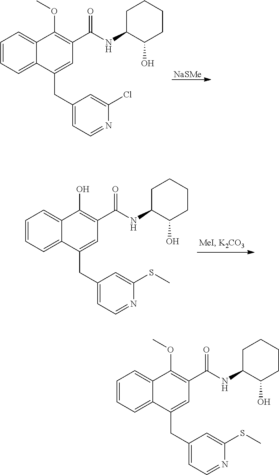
[NaSMe].C1=CC=C2C(=C1)C(OC)=C(C(NC1C(O)CCCC1)=O)C=C2CC1=CC=NC(Cl)=C1.C1=CC=C2C(=C1)C(O)=C(C(NC1C(O)CCCC1)=O)C=C2CC1=CC=NC(SC)=C1.C1=CC=C2C(=C1)C(OC)=C(C(NC1C(O)CCCC1)=O)C=C2CC1=CC=NC(SC)=C1
